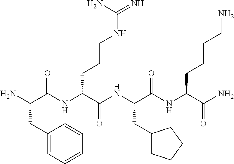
NC(C(NC(C(NC(C(NC(C(N)=O)CCCCN)=O)CC1CCCC1)=O)CCCNC(=N)N)=O)CC1=CC=CC=C1
